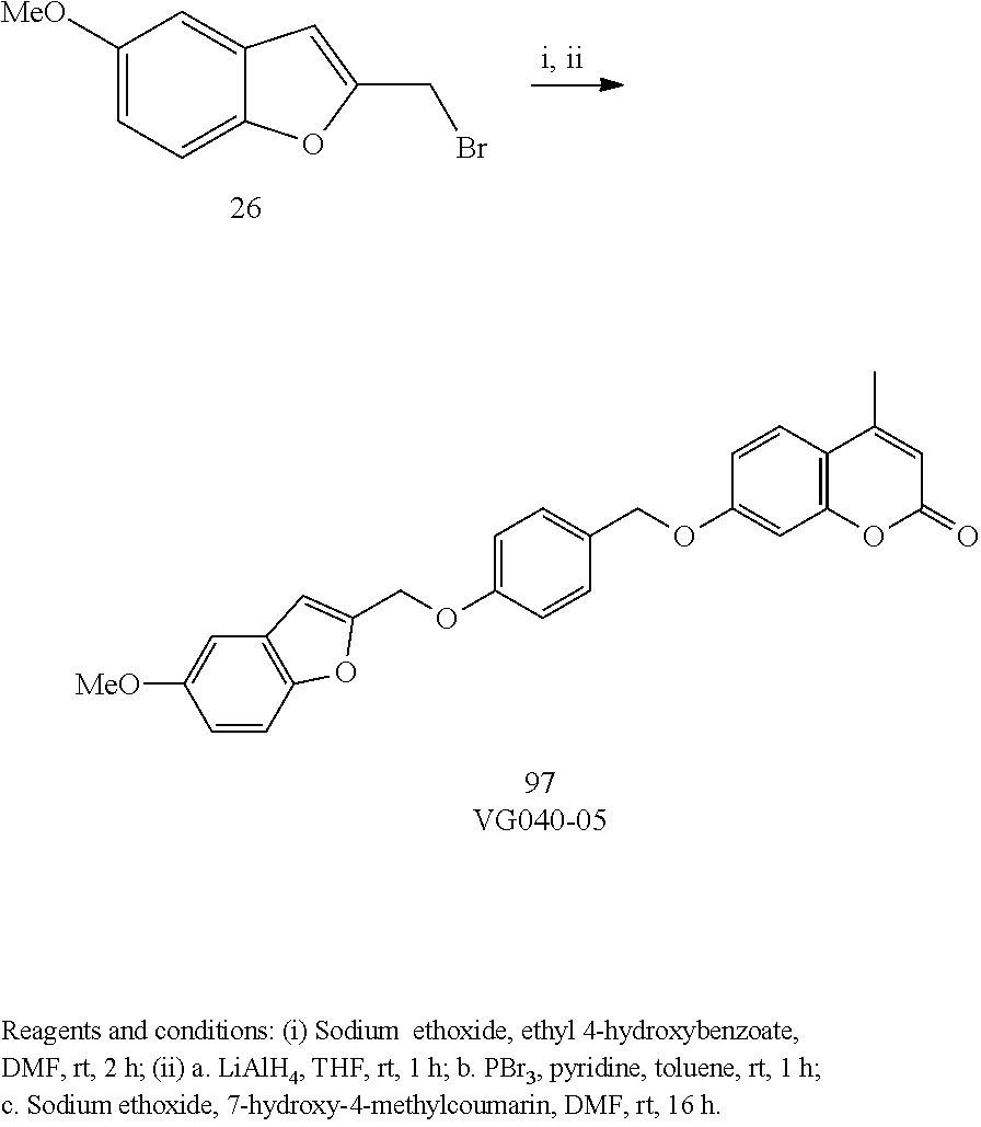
C1=C([MeO])C=C2C(=C1)OC(CBr)=C2.C1(COC2=CC3=C(C=C2)C(C)=CC(=O)O3)=CC=C(OCC2=CC3=C(C=CC([MeO])=C3)O2)C=C1
